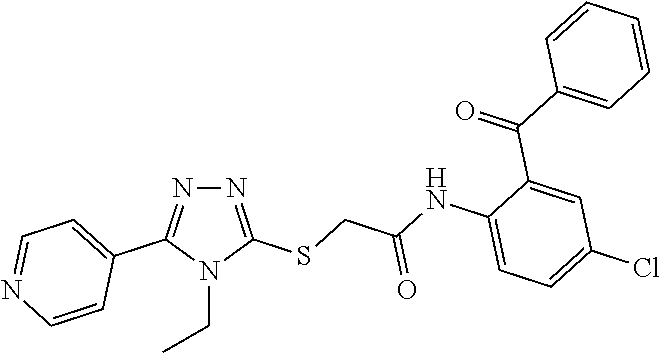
N1=C(SCC(NC2=CC=C(Cl)C=C2C(C2=CC=CC=C2)=O)=O)N(CC)C(C2=CC=NC=C2)=N1
